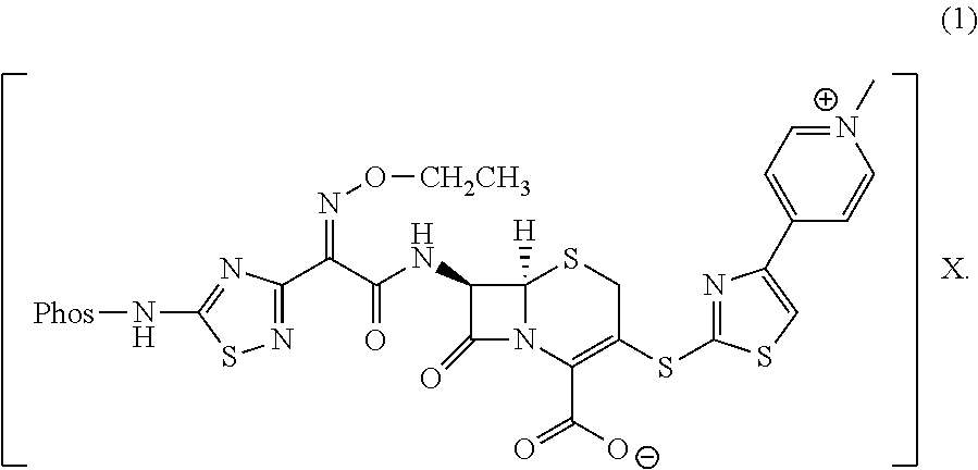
C12([H])N(C(C([O-])=O)=C(SC3=NC(C4=CC=[N+](C)C=C4)=CS3)CS1)C(=O)C2NC(C(C1=NSC(N[Phos])=N1)=NO[CH2CH3])=O
